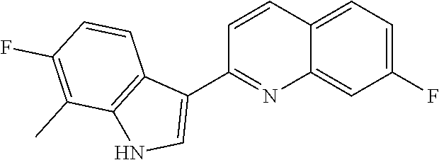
C12=CC=C(F)C=C1N=C(C1=CNC3=C1C=CC(F)=C3C)C=C2
